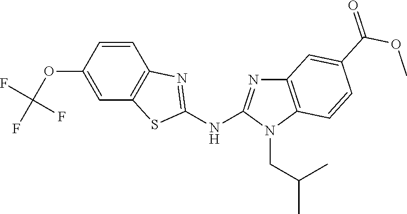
O(C1=CC2=C(C=C1)N=C(NC1=NC3=C(N1CC(C)C)C=CC(C(OC)=O)=C3)S2)C(F)(F)F
